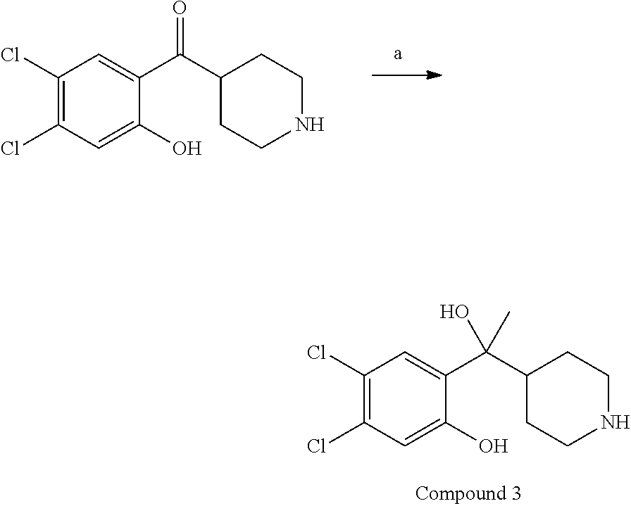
C1(Cl)=C(Cl)C=C(O)C(C(C2CCNCC2)=O)=C1.C1(Cl)=C(Cl)C=C(O)C(C(C2CCNCC2)(C)O)=C1
